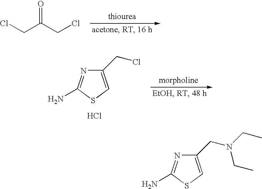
ClCC(CCl)=O.C1(CCl)=CSC(N)=N1.Cl.C1(CN(CC)CC)=CSC(N)=N1
